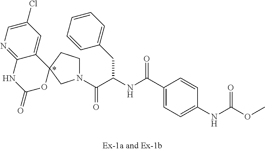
C(C(NC(C1=CC=C(NC(OC)=O)C=C1)=O)CC1=CC=CC=C1)(=O)N1CCC2(C1)C1=CC(Cl)=CN=C1NC(=O)O2
